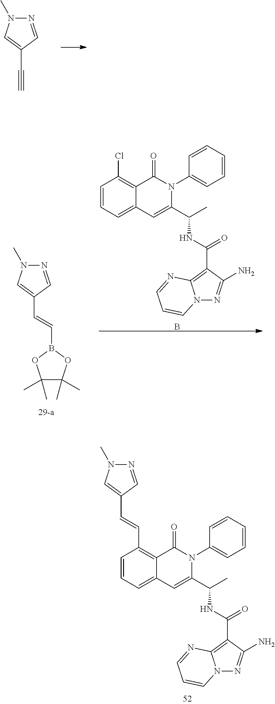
C1=CC=C2C(=C1C=CC1=CN(C)N=C1)C(=O)N(C1=CC=CC=C1)C(C(C)NC(=O)C1=C3N(N=C1N)C=CC=N3)=C2.N1=CC(C#C)=CN1C.N1=CC(C=CB2OC(C)(C)C(C)(C)O2)=CN1C.C1=CC=C2C(=C1Cl)C(=O)N(C1=CC=CC=C1)C(C(C)NC(=O)C1=C3N(N=C1N)C=CC=N3)=C2.B
